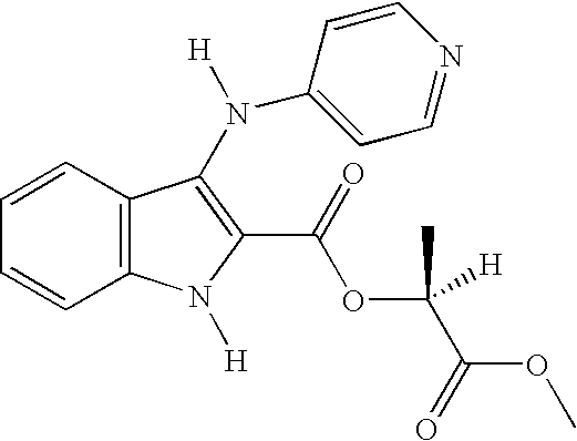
C1=CC2=C(C=C1)C(N([H])C1=CC=NC=C1)=C(C(OC(C(OC)=O)(C)[H])=O)N2[H]
